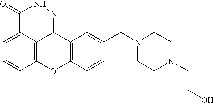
C1=C2C3=C(C=C1)OC1=C(C3=NNC2=O)C=C(CN2CCN(CCO)CC2)C=C1
